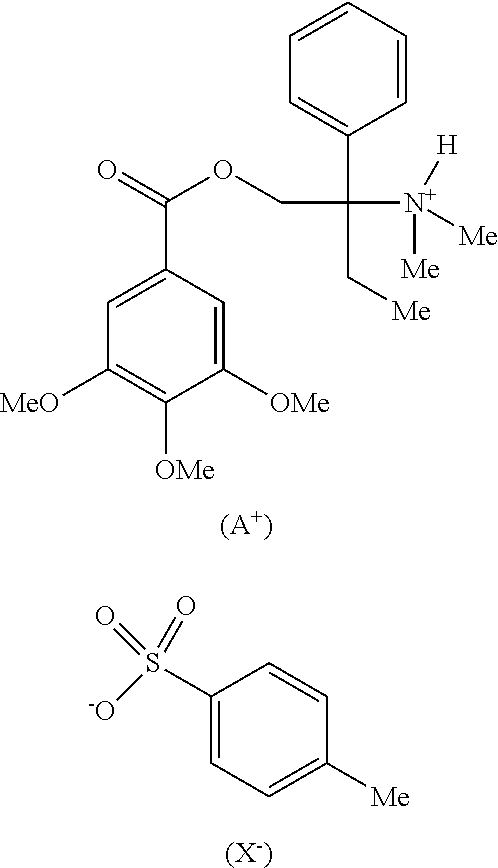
C1=CC(C(COC(=O)C2=CC([MeO])=C([OMe])C([OMe])=C2)(C[Me])[N+]([Me])([Me])[H])=CC=C1.[(A+)].[-O]S(C1=CC=C([Me])C=C1)(=O)=O.[(X-)]
